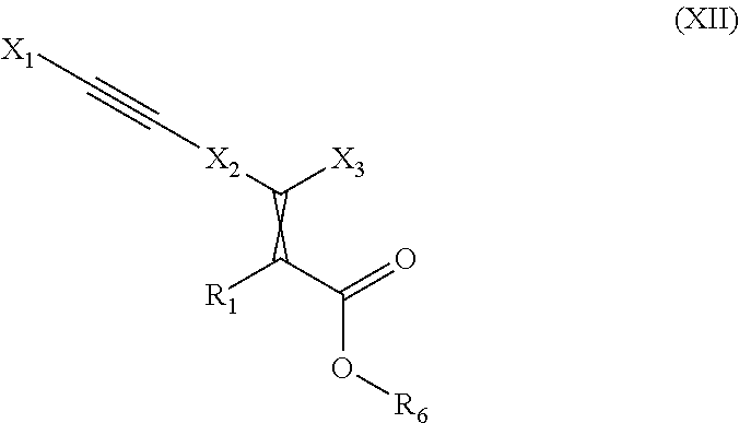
C([X3])[X2]C#C[X1].C(C(O[R6])=O)[R1]
